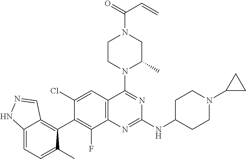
C12=CC=C(C)C(C3=C(F)C4=C(C=C3Cl)C(N3C(C)CN(C(=O)C=C)CC3)=NC(NC3CCN(C5CC5)CC3)=N4)=C1C=NN2
